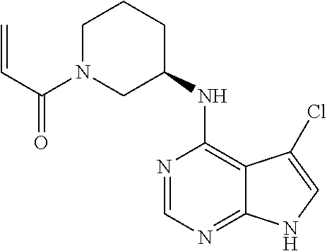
C=CC(N1CCCC(NC2=C3C(=NC=N2)NC=C3Cl)C1)=O
